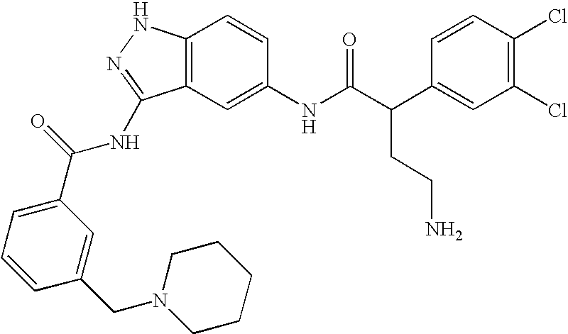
C12=C(C=C(NC(C(C3=CC(Cl)=C(Cl)C=C3)CCN)=O)C=C1)C(NC(C1=CC=CC(CN3CCCCC3)=C1)=O)=NN2
